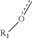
co[R1]
